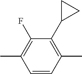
C1(C)=C(F)C(C2CC2)=C(C)C=C1
